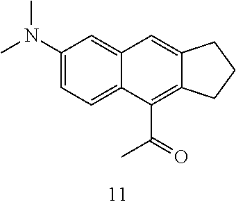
C1(N(C)C)=CC=C2C(=C1)C=C1C(=C2C(=O)C)CCC1
